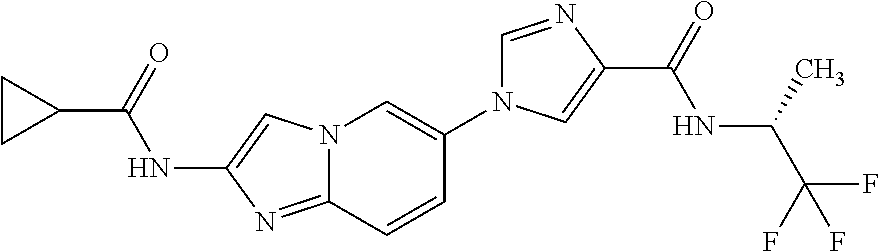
N12C(=NC(NC(C3CC3)=O)=C1)C=CC(N1C=NC(C(=O)NC(C(F)(F)F)C)=C1)=C2
